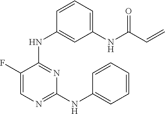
C1(F)=CN=C(NC2=CC=CC=C2)N=C1NC1=CC(NC(C=C)=O)=CC=C1
